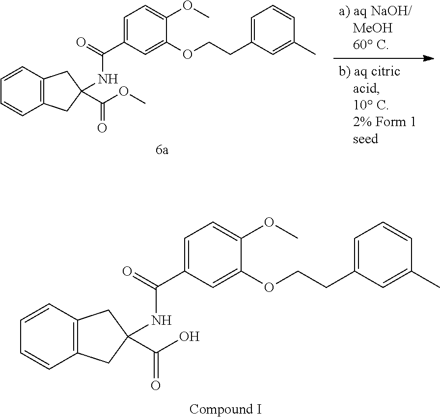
C12=C(C=CC=C1)CC(C(OC)=O)(NC(=O)C1=CC=C(OC)C(OCCC3=CC=CC(C)=C3)=C1)C2.C12=C(C=CC=C1)CC(C(O)=O)(NC(=O)C1=CC=C(OC)C(OCCC3=CC=CC(C)=C3)=C1)C2
